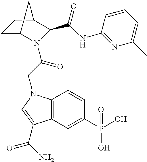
C(CN1C2=C(C=C(P(=O)(O)O)C=C2)C(C(N)=O)=C1)(=O)N1C2CCC(C1C(NC1=NC(C)=CC=C1)=O)C2
